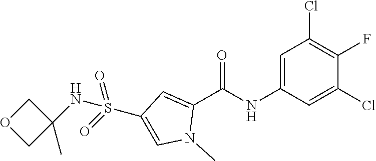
C1OCC1(C)NS(=O)(=O)C1=CN(C)C(C(NC2=CC(Cl)=C(F)C(Cl)=C2)=O)=C1
